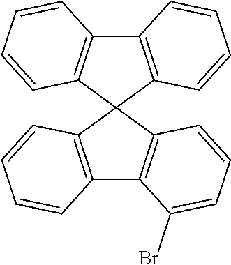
C12=C(C3(C4=C1C=CC=C4)C1=C(C4=C3C=CC=C4Br)C=CC=C1)C=CC=C2
